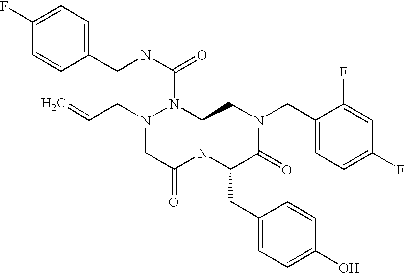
N(C(=O)N1N(CC=C)CC(=O)N2C1CN(CC1=CC=C(F)C=C1F)C(=O)C2CC1=CC=C(O)C=C1)CC1=CC=C(F)C=C1
